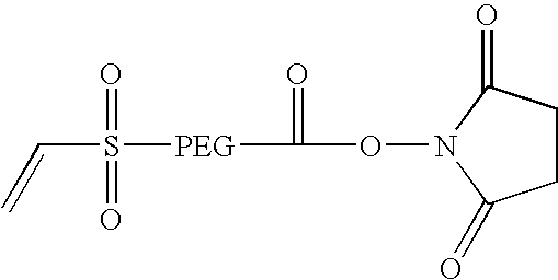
C1CC(=O)N(OC([PEG]S(C=C)(=O)=O)=O)C1=O
